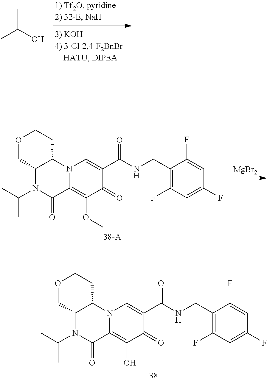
C(O)(C)C.[MgBr2].N12C=C(C(=O)NCC3=C(F)C=C(F)C=C3F)C(=O)C(OC)=C1C(=O)N(C(C)C)C1C2CCOC1.N12C=C(C(=O)NCC3=C(F)C=C(F)C=C3F)C(=O)C(O)=C1C(=O)N(C(C)C)C1C2CCOC1
